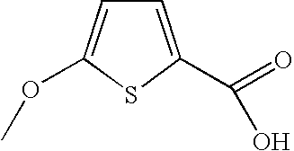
C1=C(OC)SC(C(=O)O)=C1
